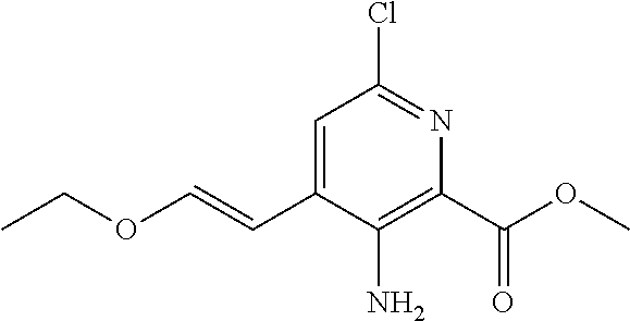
C1=C(C=COCC)C(N)=C(C(OC)=O)N=C1Cl
